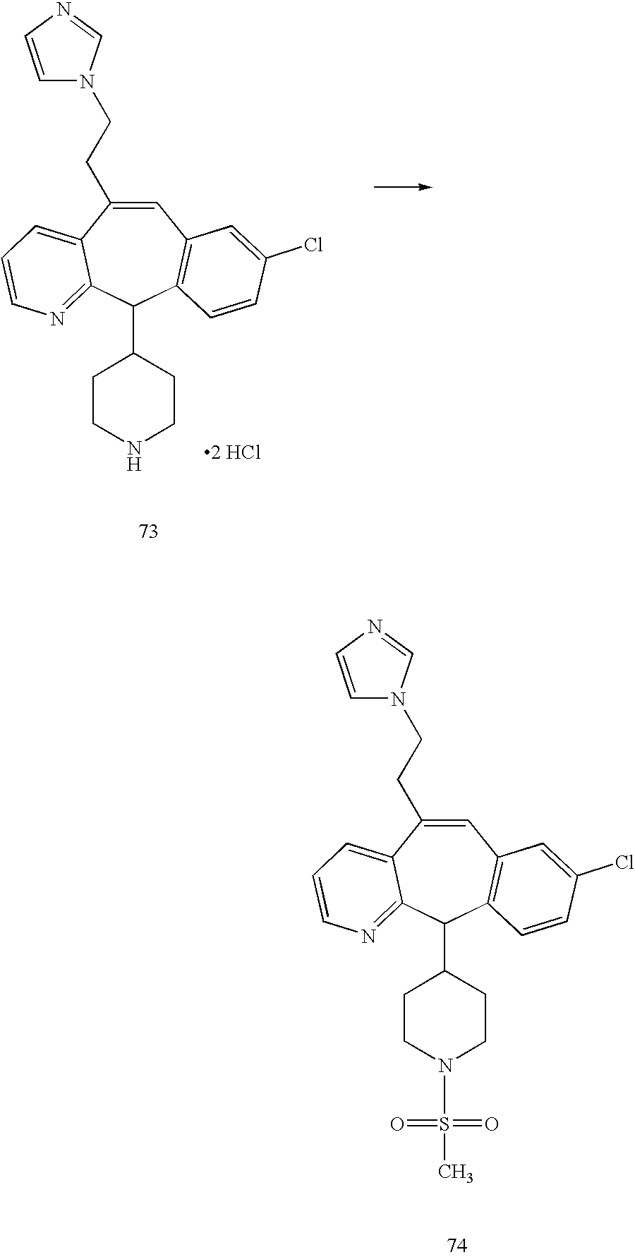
[2 HCl].C1=C(CCN2C=CN=C2)C2=CC=CN=C2C(C2CCNCC2)C2=C1C=C(Cl)C=C2.C1=C(CCN2C=CN=C2)C2=CC=CN=C2C(C2CCN(S(C)(=O)=O)CC2)C2=C1C=C(Cl)C=C2
